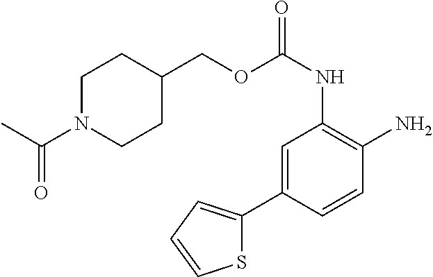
C1=C(C2=CC=CS2)C=CC(N)=C1NC(OCC1CCN(C(C)=O)CC1)=O
